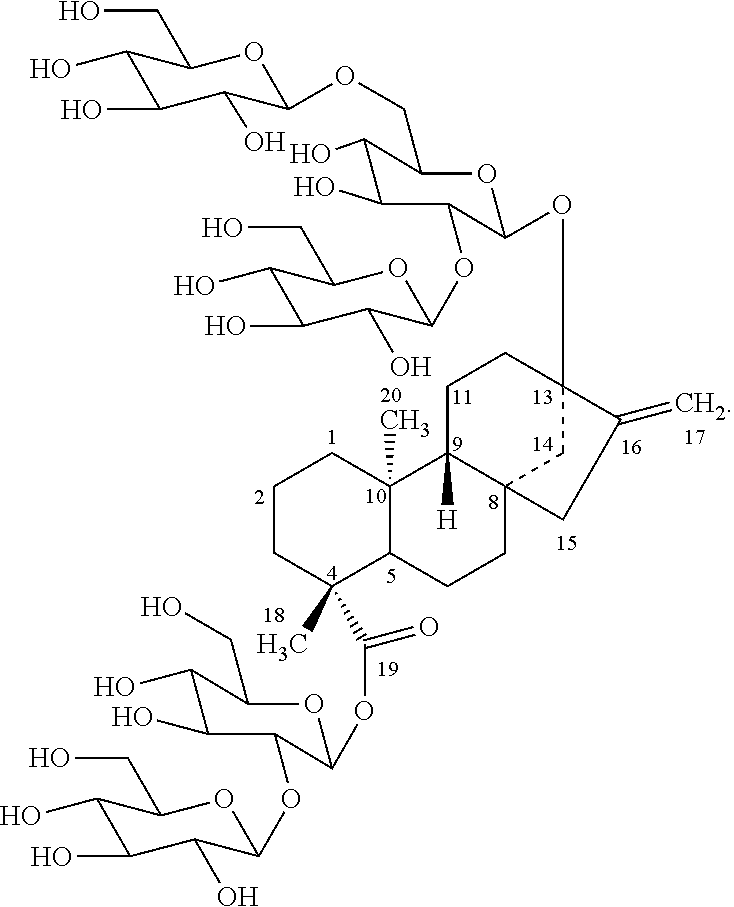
C1CC(C(OC2OC(CO)C(O)C(O)C2OC2OC(CO)C(O)C(O)C2O)=O)(C)C2C(C)(C1)C1([H])C3(CC2)CC(OC2OC(COC4OC(CO)C(O)C(O)C4O)C(O)C(O)C2OC2OC(CO)C(O)C(O)C2O)(CC1)C(=C)C3
